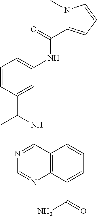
N1=C(NC(C2=CC(NC(=O)C3=CC=CN3C)=CC=C2)C)C2=C(N=C1)C(C(=O)N)=CC=C2
